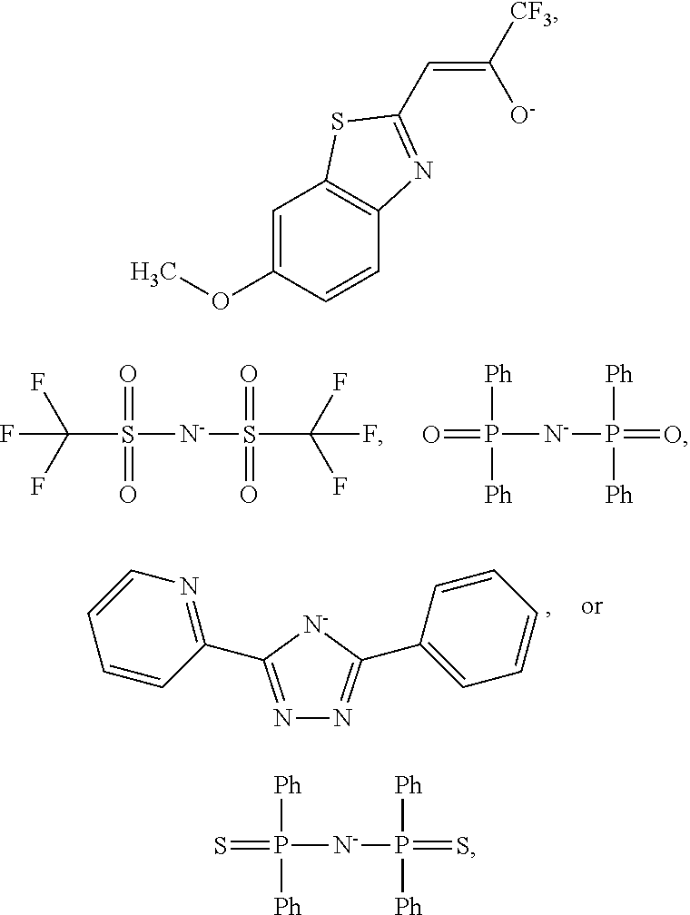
C(S([N-]S(C(F)(F)F)(=O)=O)(=O)=O)(F)(F)F.P(=O)([N-]P(=O)([Ph])[Ph])([Ph])[Ph].N1=C(C2=NC=CC=C2)[N-]C(C2=CC=CC=C2)=N1.C1=C(OC)C=CC2=C1SC(C=C([CF3])[O-])=N2.P(=S)([N-]P(=S)([Ph])[Ph])([Ph])[Ph]
